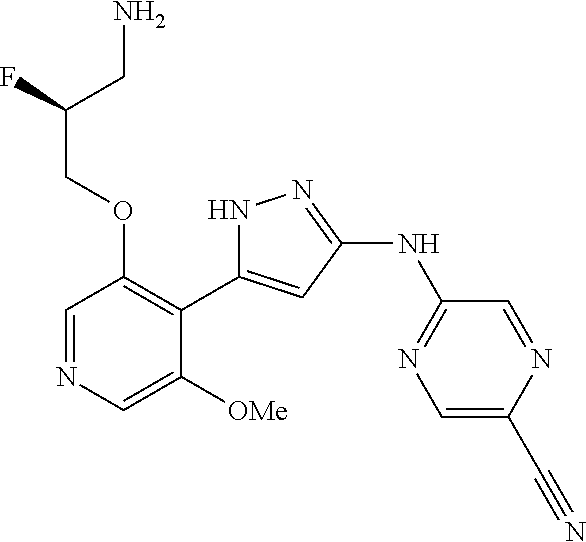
C1=NC=C([OMe])C(C2=CC(NC3=NC=C(C#N)N=C3)=NN2)=C1OCC(F)CN
